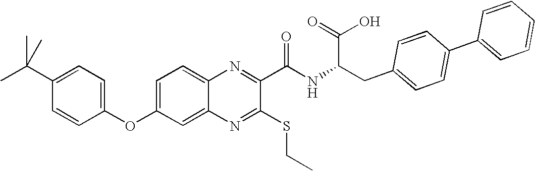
C1=C(OC2=CC=C(C(C)(C)C)C=C2)C=C2C(=C1)N=C(C(NC(CC1=CC=C(C3=CC=CC=C3)C=C1)C(O)=O)=O)C(SCC)=N2
